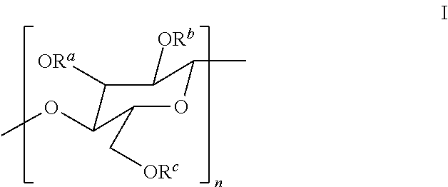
C1([ORa])C(OC)C(C[ORc])OC(C)C1[ORb]
